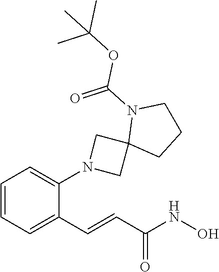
C1=CC=C(C=CC(NO)=O)C(N2CC3(C2)CCCN3C(=O)OC(C)(C)C)=C1
